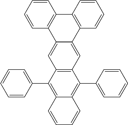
C12=C(C(C3=CC=CC=C3)=C3C(=C1C1=CC=CC=C1)C=CC=C3)C=C1C(=C2)C2=C(C3=C1C=CC=C3)C=CC=C2
